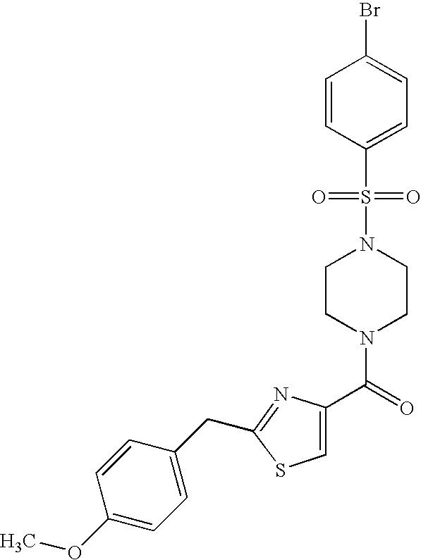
C1=C(C(N2CCN(S(C3=CC=C(Br)C=C3)(=O)=O)CC2)=O)N=C(CC2=CC=C(OC)C=C2)S1
